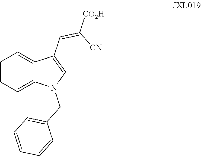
C1=CC=C2C(=C1)C(C=C([CN])[CO2H])=CN2CC1=CC=CC=C1
